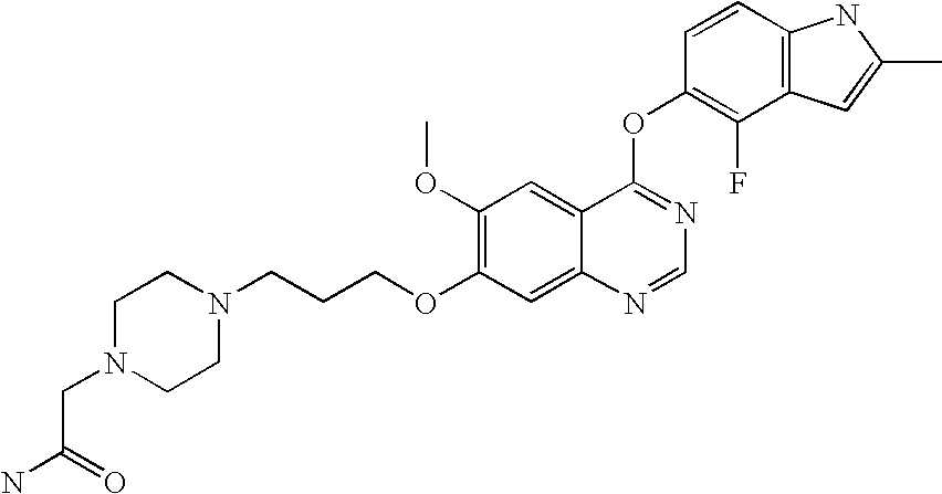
C1(OC)=C(OCCCN2CCN(CC(N)=O)CC2)C=C2C(=C1)C(OC1=C(F)C3=C(C=C1)NC(C)=C3)=NC=N2
